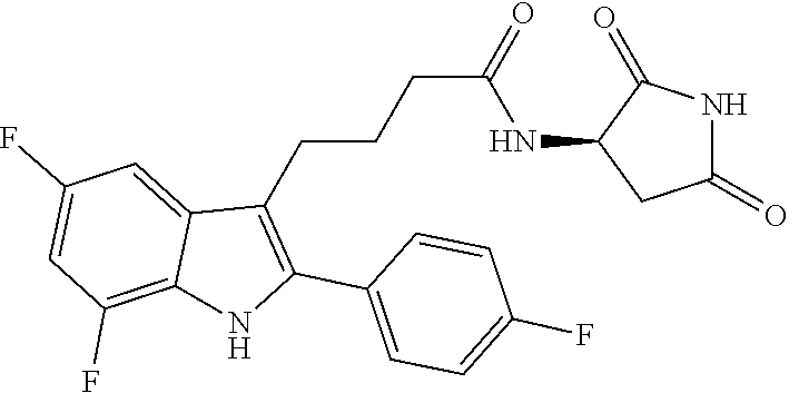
C1=CC(C2=C(CCCC(=O)NC3CC(=O)NC3=O)C3=CC(F)=CC(F)=C3N2)=CC=C1F
